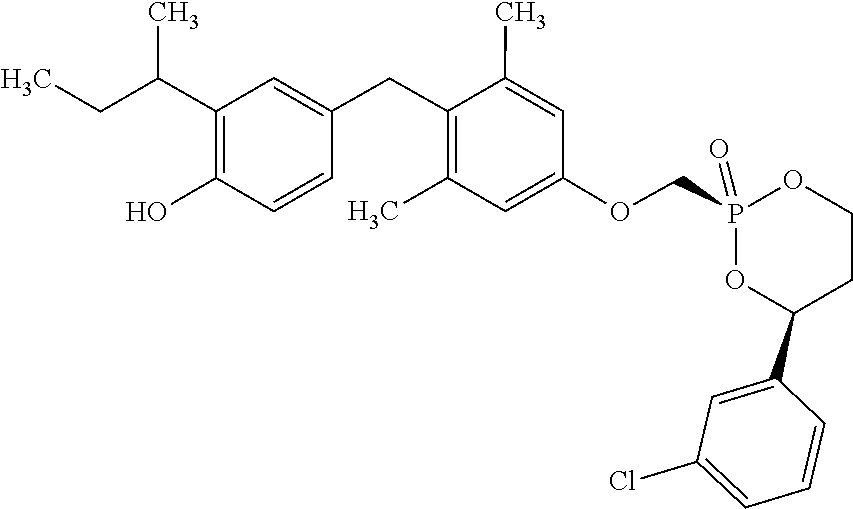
C1(CC2=CC(C(CC)C)=C(O)C=C2)=C(C)C=C(OCP2(=O)OC(C3=CC(Cl)=CC=C3)CCO2)C=C1C
